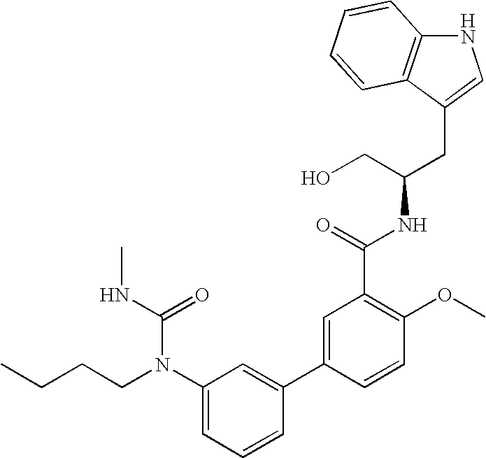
C1(N(CCCC)C(NC)=O)=CC=CC(C2=CC(C(=O)NC(CO)CC3=CNC4=C3C=CC=C4)=C(OC)C=C2)=C1
